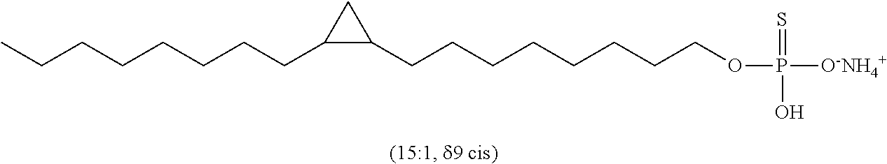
C1(CCCCCCCCOP([O-NH4+])(=S)O)C(CCCCCCCC)C1
